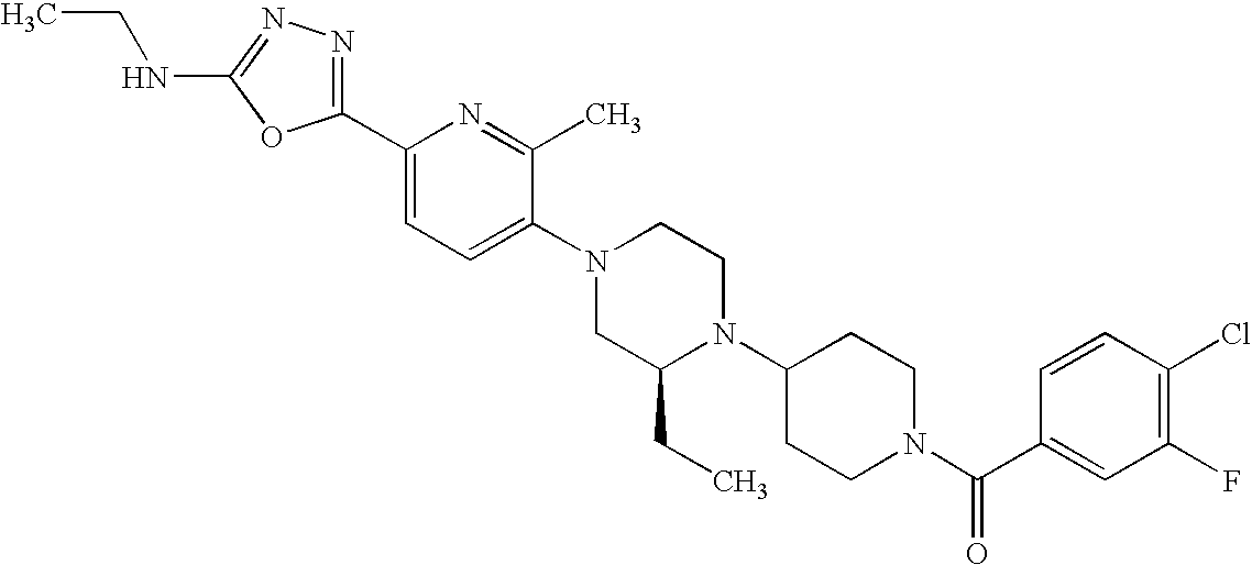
C1(C2=CC=C(N3CC(CC)N(C4CCN(C(C5=CC(F)=C(Cl)C=C5)=O)CC4)CC3)C(C)=N2)=NN=C(NCC)O1
